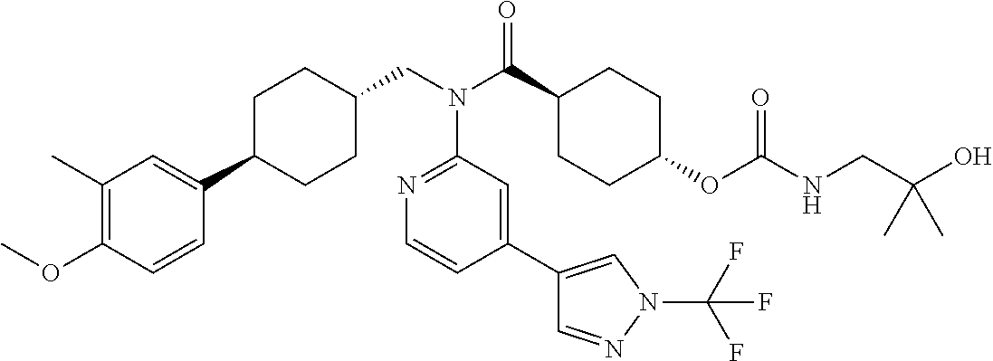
C1(C)=C(OC)C=CC(C2CCC(CN(C(C3CCC(OC(NCC(O)(C)C)=O)CC3)=O)C3=NC=CC(C4=CN(C(F)(F)F)N=C4)=C3)CC2)=C1
